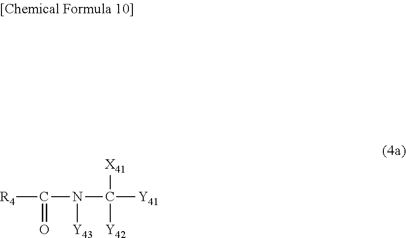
N(C([Y41])([X41])[Y42])([Y43])C([R4])=O
